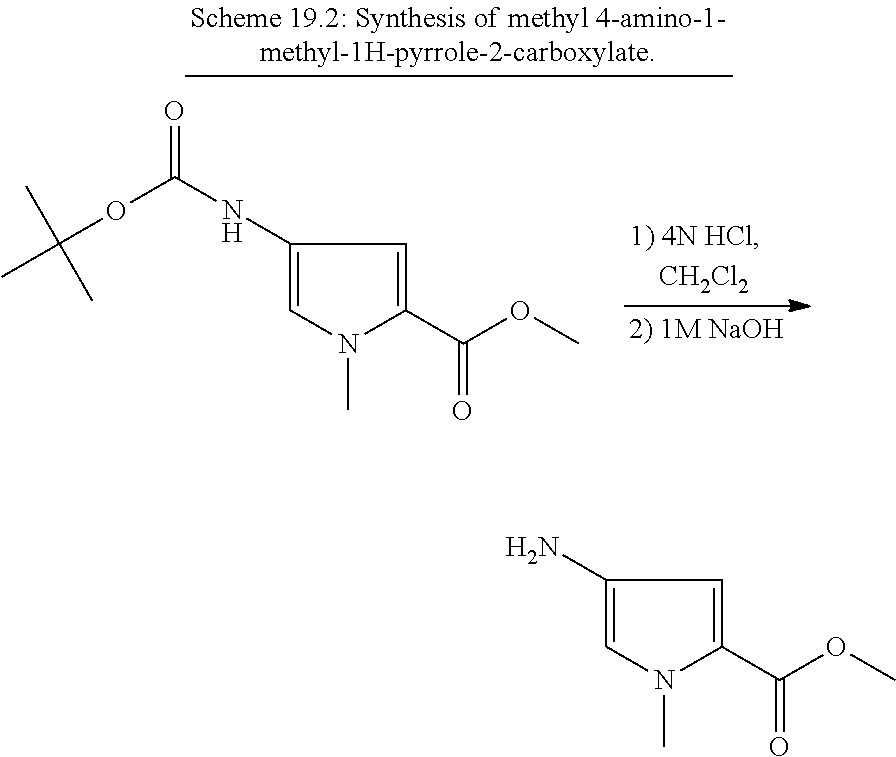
C(OC(NC1=CN(C)C(C(OC)=O)=C1)=O)(C)(C)C.NC1=CN(C)C(C(OC)=O)=C1
